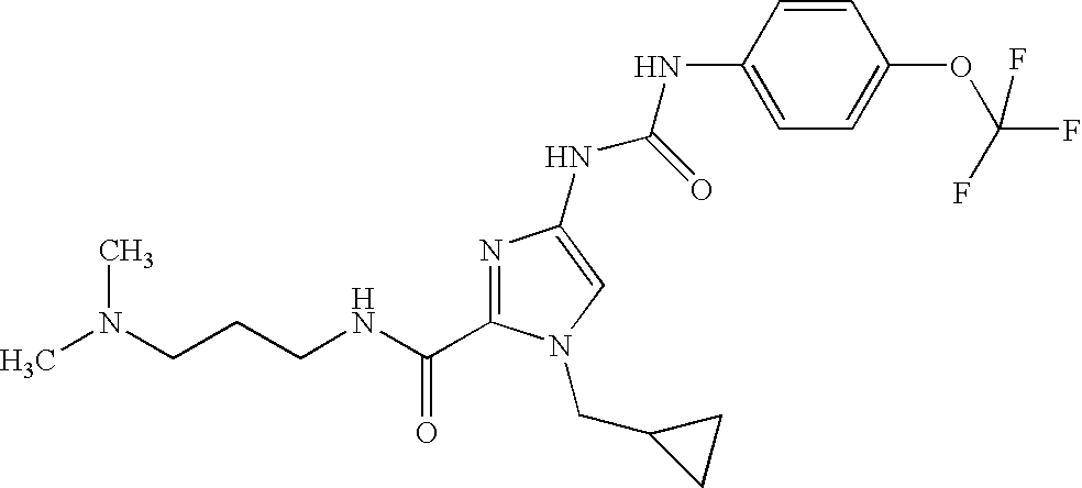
C(NC(=O)C1=NC(NC(NC2=CC=C(OC(F)(F)F)C=C2)=O)=CN1CC1CC1)CCN(C)C
